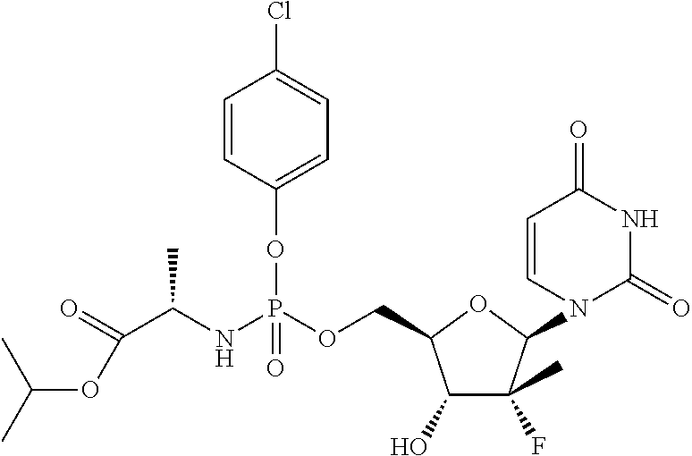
C(C(NP(OCC1C(O)C(C)(F)C(N2C(=O)NC(=O)C=C2)O1)(=O)OC1=CC=C(Cl)C=C1)C)(OC(C)C)=O
